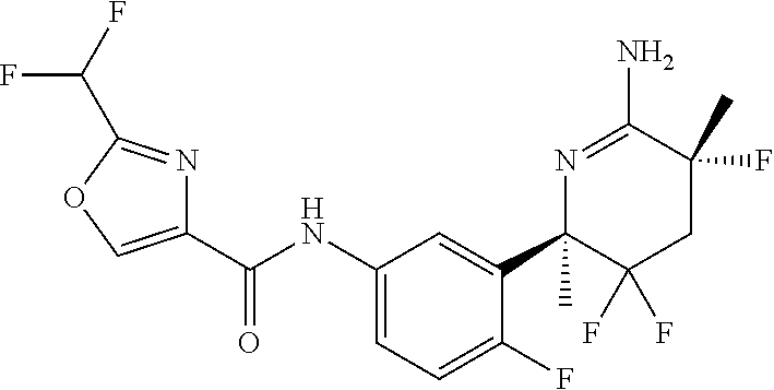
C(NC1=CC=C(F)C(C2(C)C(F)(F)CC(F)(C)C(N)=N2)=C1)(=O)C1=COC(C(F)F)=N1
